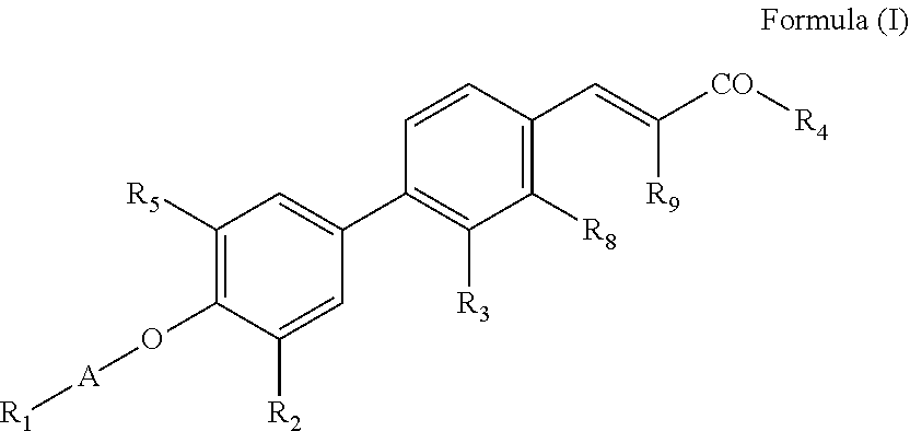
C1([R5])=C(O[A][R1])C([R2])=CC(C2=C([R3])C([R8])=C(C=C([CO][R4])[R9])C=C2)=C1
